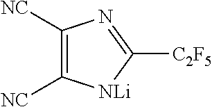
C1([NC])=C([NC])[NLi]C([C2F5])=N1
